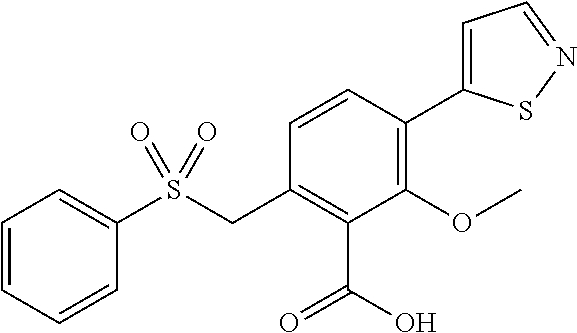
C1=CC=CC(S(CC2=C(C(=O)O)C(OC)=C(C3=CC=NS3)C=C2)(=O)=O)=C1
